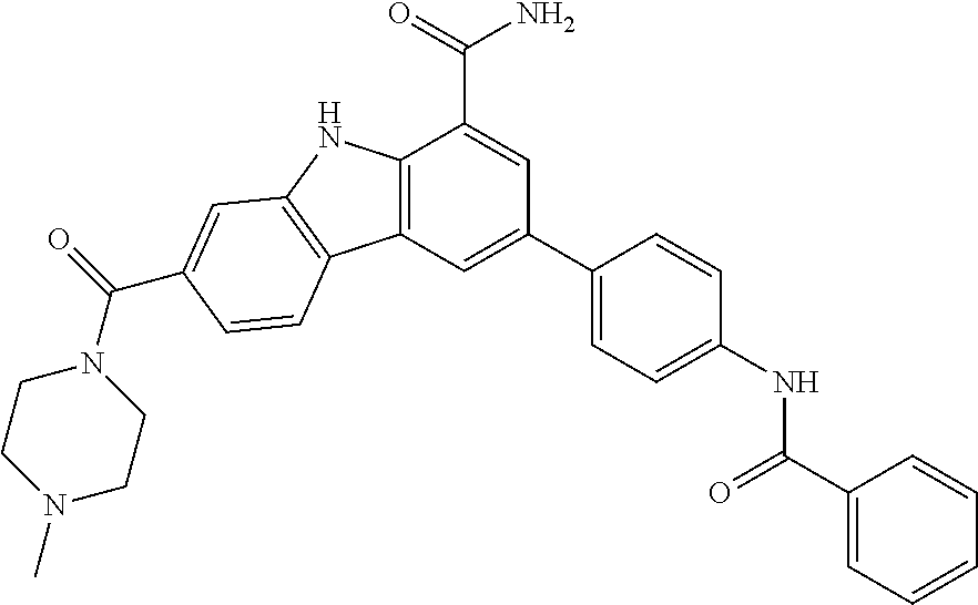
C12=C(C=C(C3=CC=C(NC(C4=CC=CC=C4)=O)C=C3)C=C1C(=O)N)C1=C(N2)C=C(C(=O)N2CCN(C)CC2)C=C1
